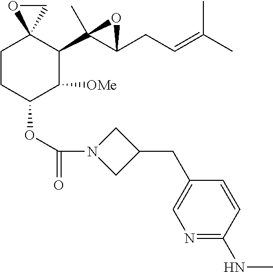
O(C1C([OMe])C(C2(C)C(CC=C(C)C)O2)C2(CC1)CO2)C(N1CC(CC2=CN=C(NC)C=C2)C1)=O
